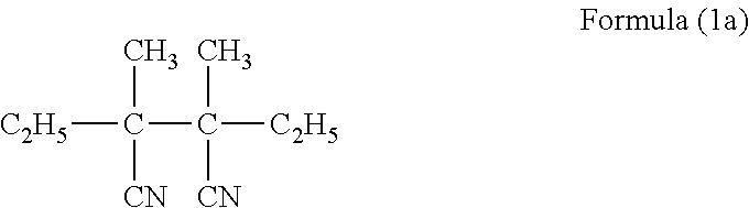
[C2H5]C(C([C2H5])(C)[CN])(C)[CN]
